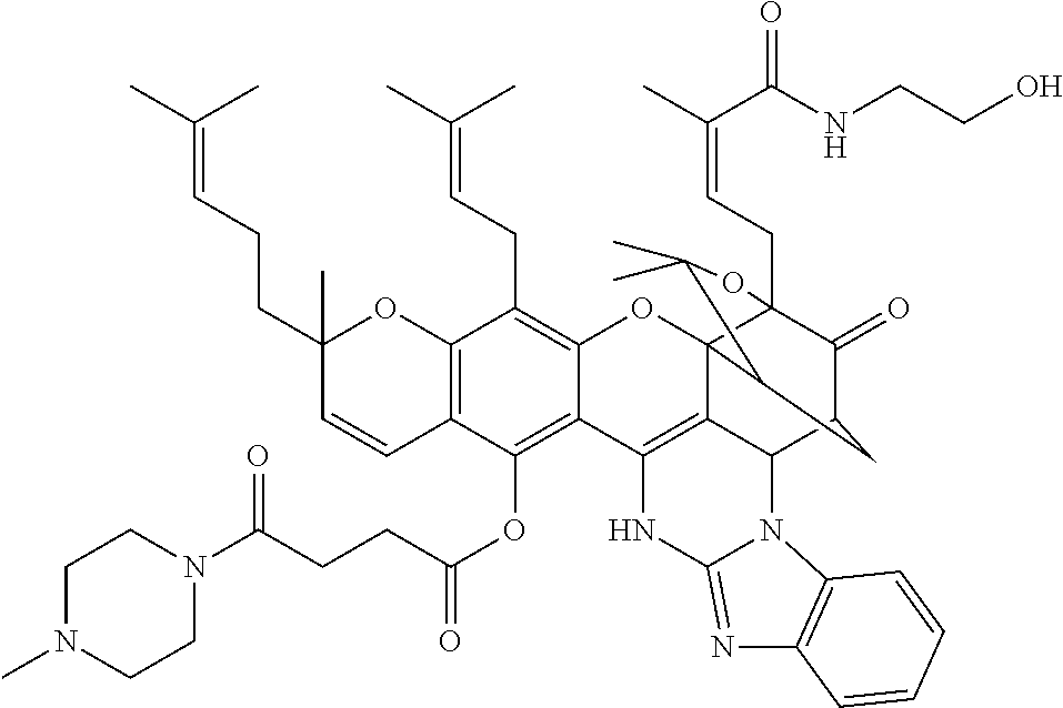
C12=C(C(OC(CCC(N3CCN(C)CC3)=O)=O)=C3C(=C1CC=C(C)C)OC14C5=C3NC3=NC6=C(N3C5C3C(=O)C1(CC=C(C(=O)NCCO)C)OC(C)(C)C4C3)C=CC=C6)C=CC(CCC=C(C)C)(C)O2
